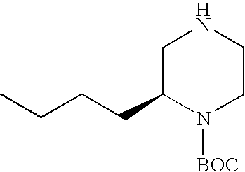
C1C(CCCC)N([BOC])CCN1
